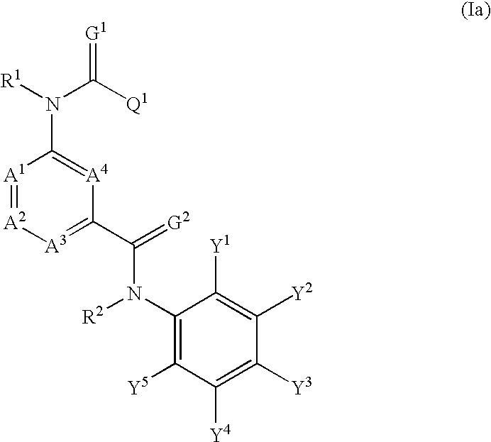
[R1]N(C([Q1])=[G1])C1=[A4]C(C(=[G2])N([R2])C2=C([Y5])C([Y4])=C([Y3])C([Y2])=C2[Y1])=[A3][A2]=[A1]1
